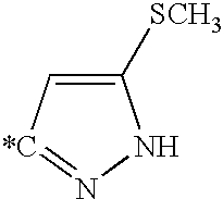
C1([SCH3])=C[*C]=NN1
